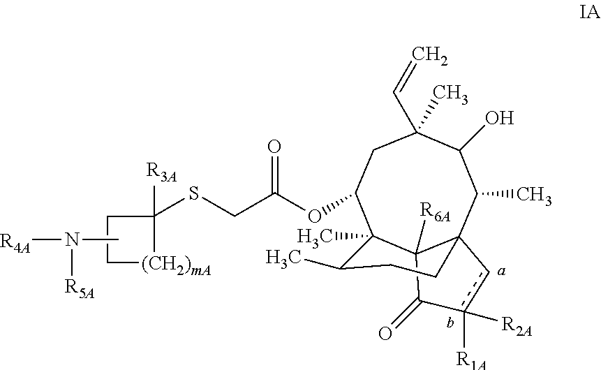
C1(C)(C=C)CC(OC(=O)CSC2([R3A])CC[(CH2)mA]2)C2(C)C3([R6A])C(C(C)C1O)(cc([R2A])([R1A])C3=O)CCC2C.CN([R4A])[R5A]
